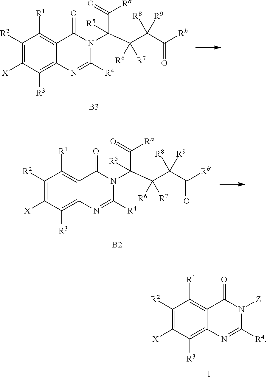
C1([R2])=C([X])C([R3])=C2C(=C1[R1])C(=O)N(C(C(C(C([Rb])=O)([R9])[R8])([R7])[R6])(C(=O)[Ra])[R5])C([R4])=N2.[B3].C1([R2])=C([X])C([R3])=C2C(=C1[R1])C(=O)N(C(C(C(C([Rb])=O)([R9])[R8])([R7])[R6])(C(=O)[Ra])[R5])C([R4])=N2.[B2].I.C1([R2])=C([X])C([R3])=C2C(=C1[R1])C(=O)N([Z])C([R4])=N2
